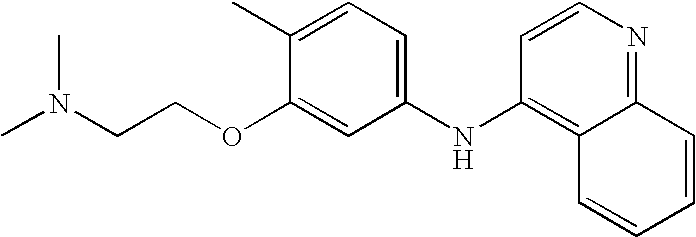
CN(CCOC1=CC(NC2=C3C(=NC=C2)C=CC=C3)=CC=C1C)C
